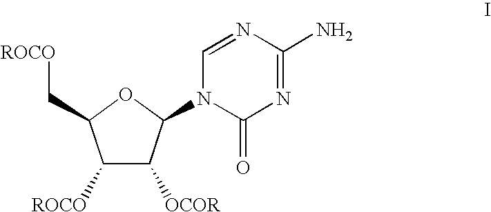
C1([ROCO])C([OCOR])C(N2C(=O)N=C(N)N=C2)OC1C[ROCO]
